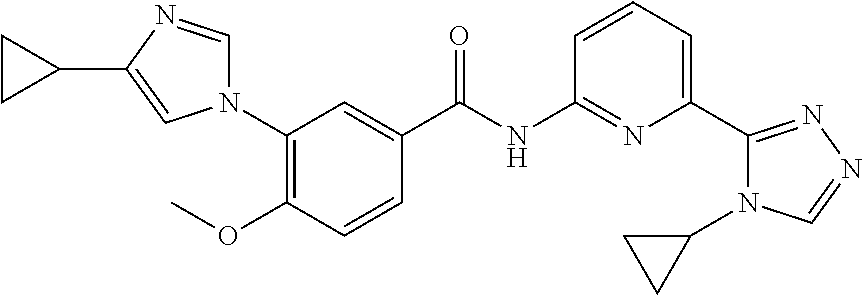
N1(C2=C(OC)C=CC(C(NC3=NC(C4=NN=CN4C4CC4)=CC=C3)=O)=C2)C=NC(C2CC2)=C1
